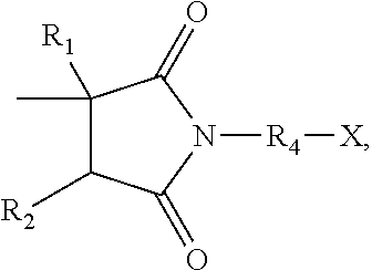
C1(C)([R1])C([R2])C(=O)N([R4][X])C1=O
